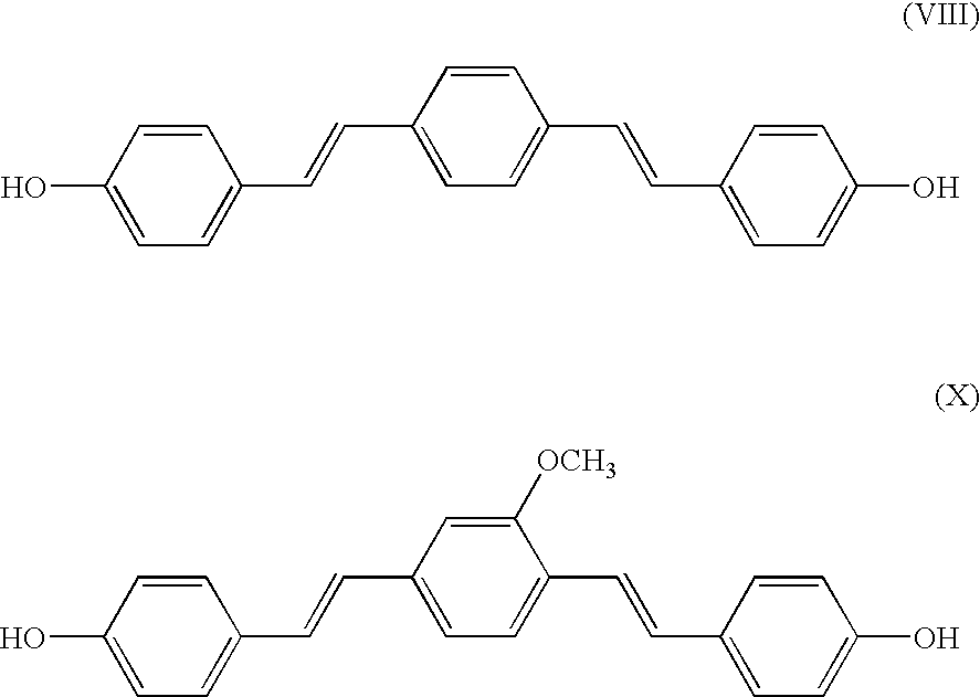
OC1=CC=C(C=CC2=CC=C(C=CC3=CC=C(O)C=C3)C=C2)C=C1.OC1=CC=C(C=CC2=CC=C(C=CC3=CC=C(O)C=C3)C([OCH3])=C2)C=C1
